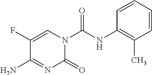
C1=CC(C)=C(NC(N2C(=O)N=C(N)C(F)=C2)=O)C=C1
